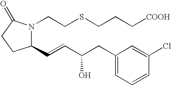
C1(C=CC(CC2=CC=CC(Cl)=C2)O)N(CCSCCC[COOH])C(=O)CC1
